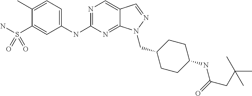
N1=C(NC2=CC=C(C)C(S(N)(=O)=O)=C2)N=C2C(=C1)C=NN2CC1CCC(NC(CC(C)(C)C)=O)CC1
